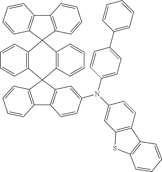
C12=C(C=CC=C1)C1(C3=C(C=CC=C3)C23C2=C(C4=C3C=CC=C4)C=CC=C2)C2=C(C3=C1C=CC=C3)C=CC(N(C1=CC3=C(C=C1)C1=C(S3)C=CC=C1)C1=CC=C(C3=CC=CC=C3)C=C1)=C2
